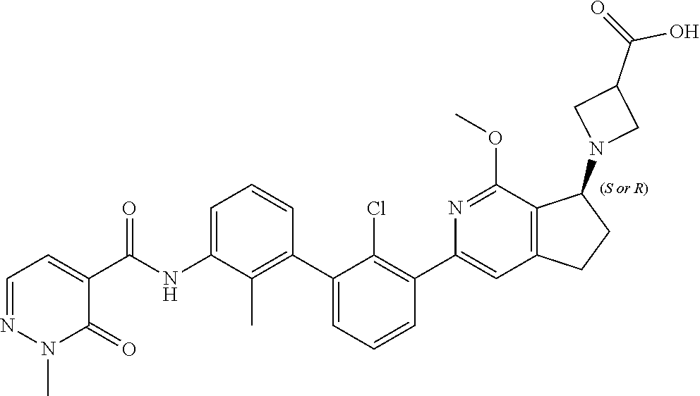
N1(C)N=CC=C(C(NC2=CC=CC(C3=CC=CC(C4=CC5=C(C(OC)=N4)C(N4CC(C(=O)O)C4)CC5)=C3Cl)=C2C)=O)C1=O
